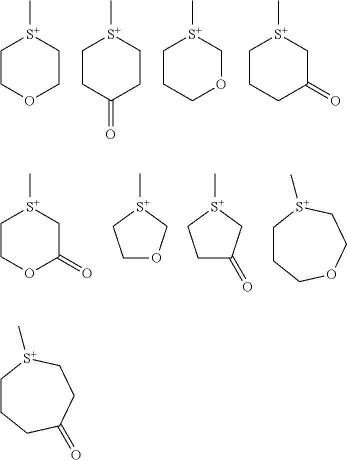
C1COCC[S+]1C.C1CC(=O)CC[S+]1C.C1CCOC[S+]1C.C1CCC(=O)C[S+]1C.C1COC(=O)C[S+]1C.[S+]1(C)CCOC1.[S+]1(C)CCC(=O)C1.C[S+]1CCCOCC1.C[S+]1CCCC(=O)CC1
